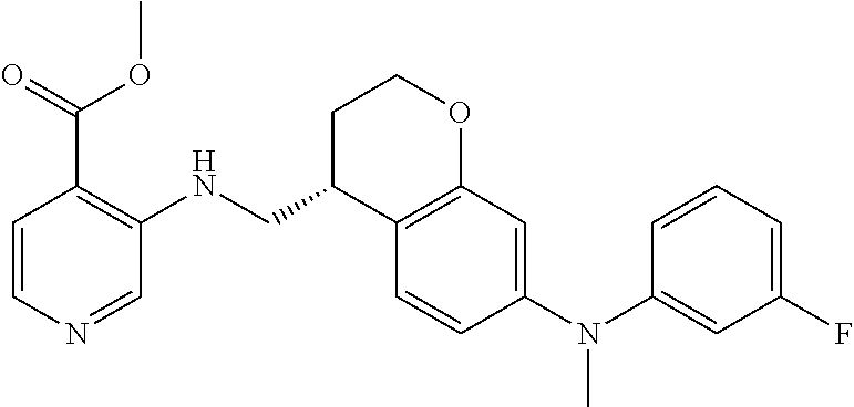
C1=CC(N(C2=CC(F)=CC=C2)C)=CC2=C1C(CNC1=C(C(OC)=O)C=CN=C1)CCO2
